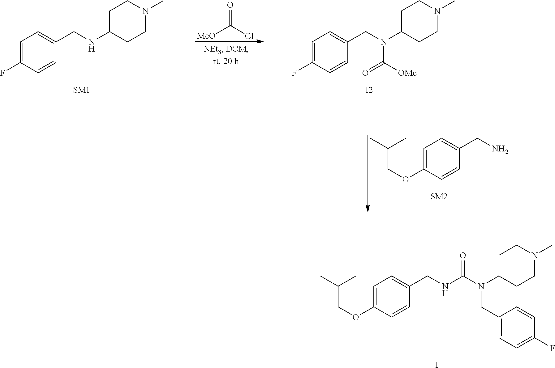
C(COC1=CC=C(CNC(N(C2CCN(C)CC2)CC2=CC=C(F)C=C2)=O)C=C1)(C)C.I.C1=C(F)C=CC(CNC2CCN(C)CC2)=C1.C(COC1=CC=C(CN)C=C1)(C)C.C1=C(F)C=CC(CN(C2CCN(C)CC2)C([OMe])=O)=C1.[I2].[MeO]C(Cl)=O
